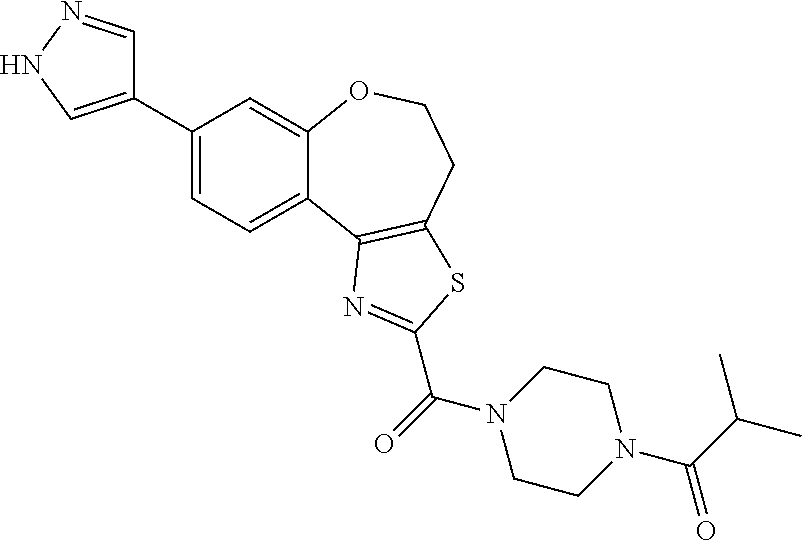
C1(C2=CNN=C2)=CC=C2C(=C1)OCCC1=C2N=C(C(N2CCN(C(C(C)C)=O)CC2)=O)S1
